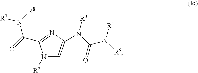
N1([R2])C=C(N([R3])C(N([R5])[R4])=O)N=C1C(=O)N([R8])[R7]
